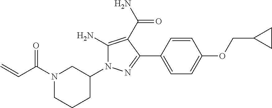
N1(C(C=C)=O)CCCC(N2C(N)=C(C(=O)N)C(C3=CC=C(OCC4CC4)C=C3)=N2)C1
